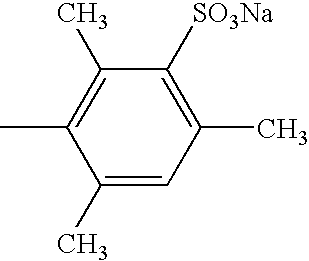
CC1=C(C)C([SO3Na])=C(C)C=C1C
